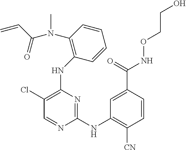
N(C1=C(Cl)C=NC(NC2=C([CN])C=CC(C(NOCCO)=O)=C2)=N1)C1=C(N(C(=O)C=C)C)C=CC=C1
